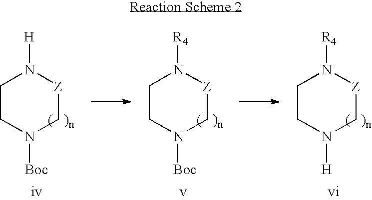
C1CN([Boc])C[Z]N1[H].C1CN([Boc])C[Z]N1[R4].C1CN([H])C[Z]N1[R4]
